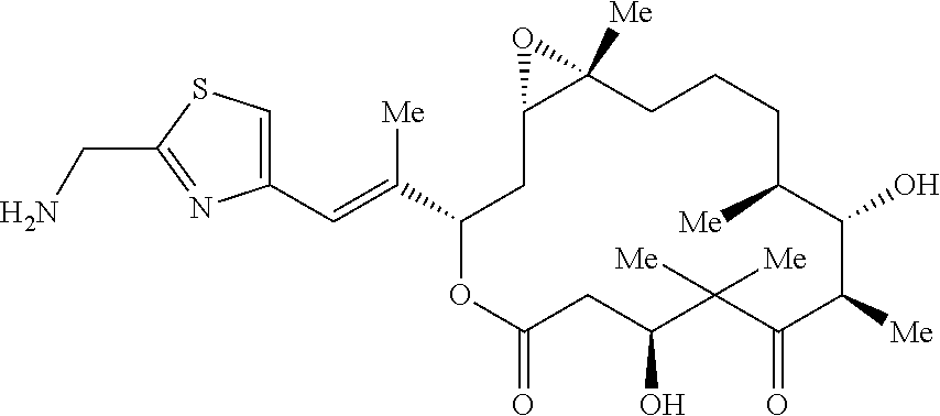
C(=C(C1CC2C([Me])(CCCC([Me])C(O)C([Me])C(=O)C([Me])([Me])C(O)CC(=O)O1)O2)[Me])C1=CSC(CN)=N1
